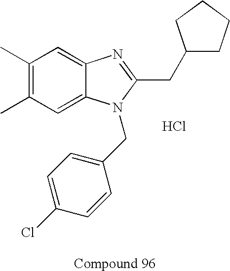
C1(C)=C(C)C=C2C(=C1)N=C(CC1CCCC1)N2CC1=CC=C(Cl)C=C1.Cl
